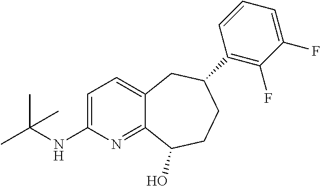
C1=C(NC(C)(C)C)N=C2C(=C1)CC(C1=C(F)C(F)=CC=C1)CCC2O
